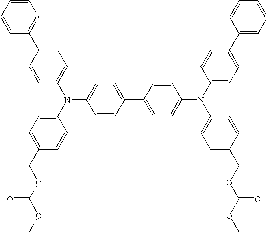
C1(N(C2=CC=C(COC(=O)OC)C=C2)C2=CC=C(C3=CC=CC=C3)C=C2)=CC=C(C2=CC=C(N(C3=CC=C(C4=CC=CC=C4)C=C3)C3=CC=C(COC(=O)OC)C=C3)C=C2)C=C1
